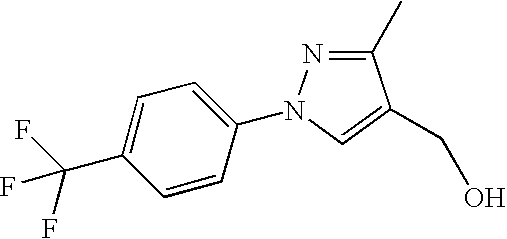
C1(C)=NN(C2=CC=C(C(F)(F)F)C=C2)C=C1CO
